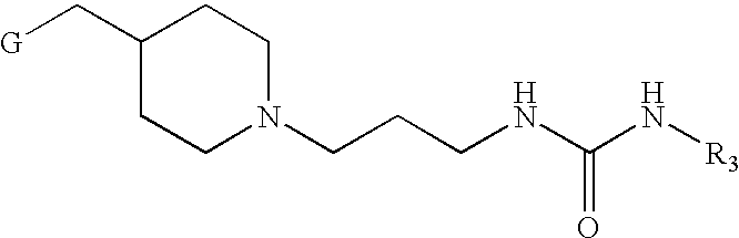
N1(CCCNC(N[R3])=O)CCC(C[G])CC1
